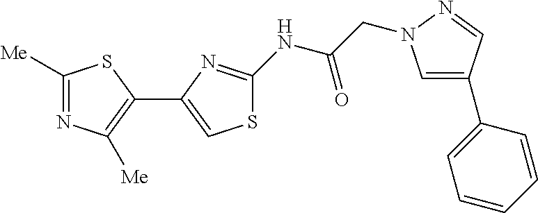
C1([Me])=NC([Me])=C(C2=CSC(NC(CN3C=C(C4=CC=CC=C4)C=N3)=O)=N2)S1
